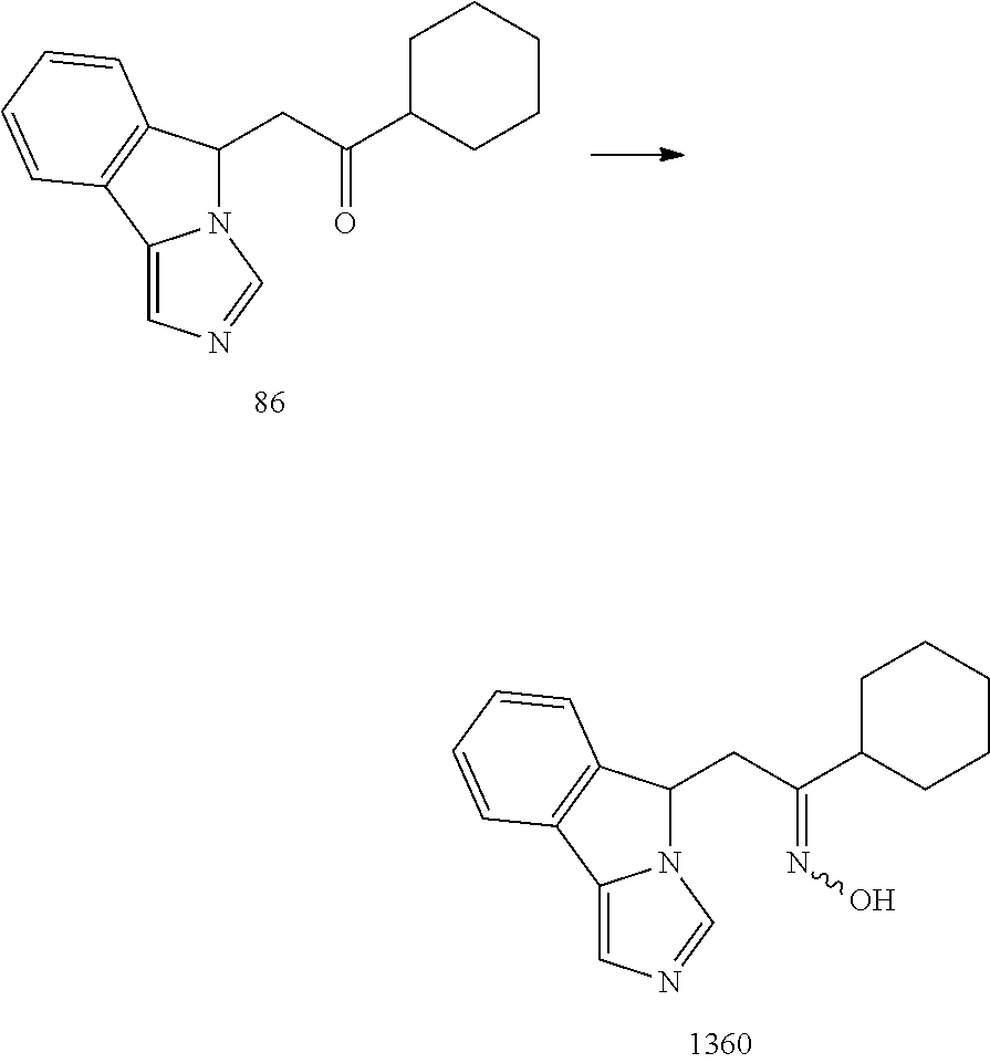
C12=CN=CN1C(CC(=NO)C1CCCCC1)C1=C2C=CC=C1.C12=CN=CN1C(CC(=O)C1CCCCC1)C1=C2C=CC=C1
